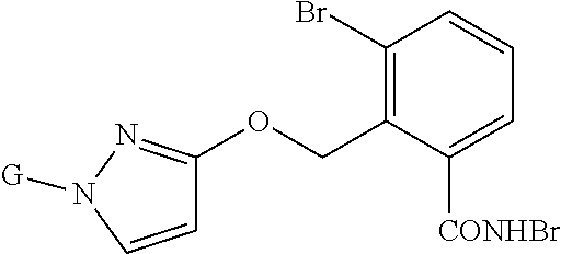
C1=CN([G])N=C1OCC1=C(Br)C=CC=C1[CONHBr]
